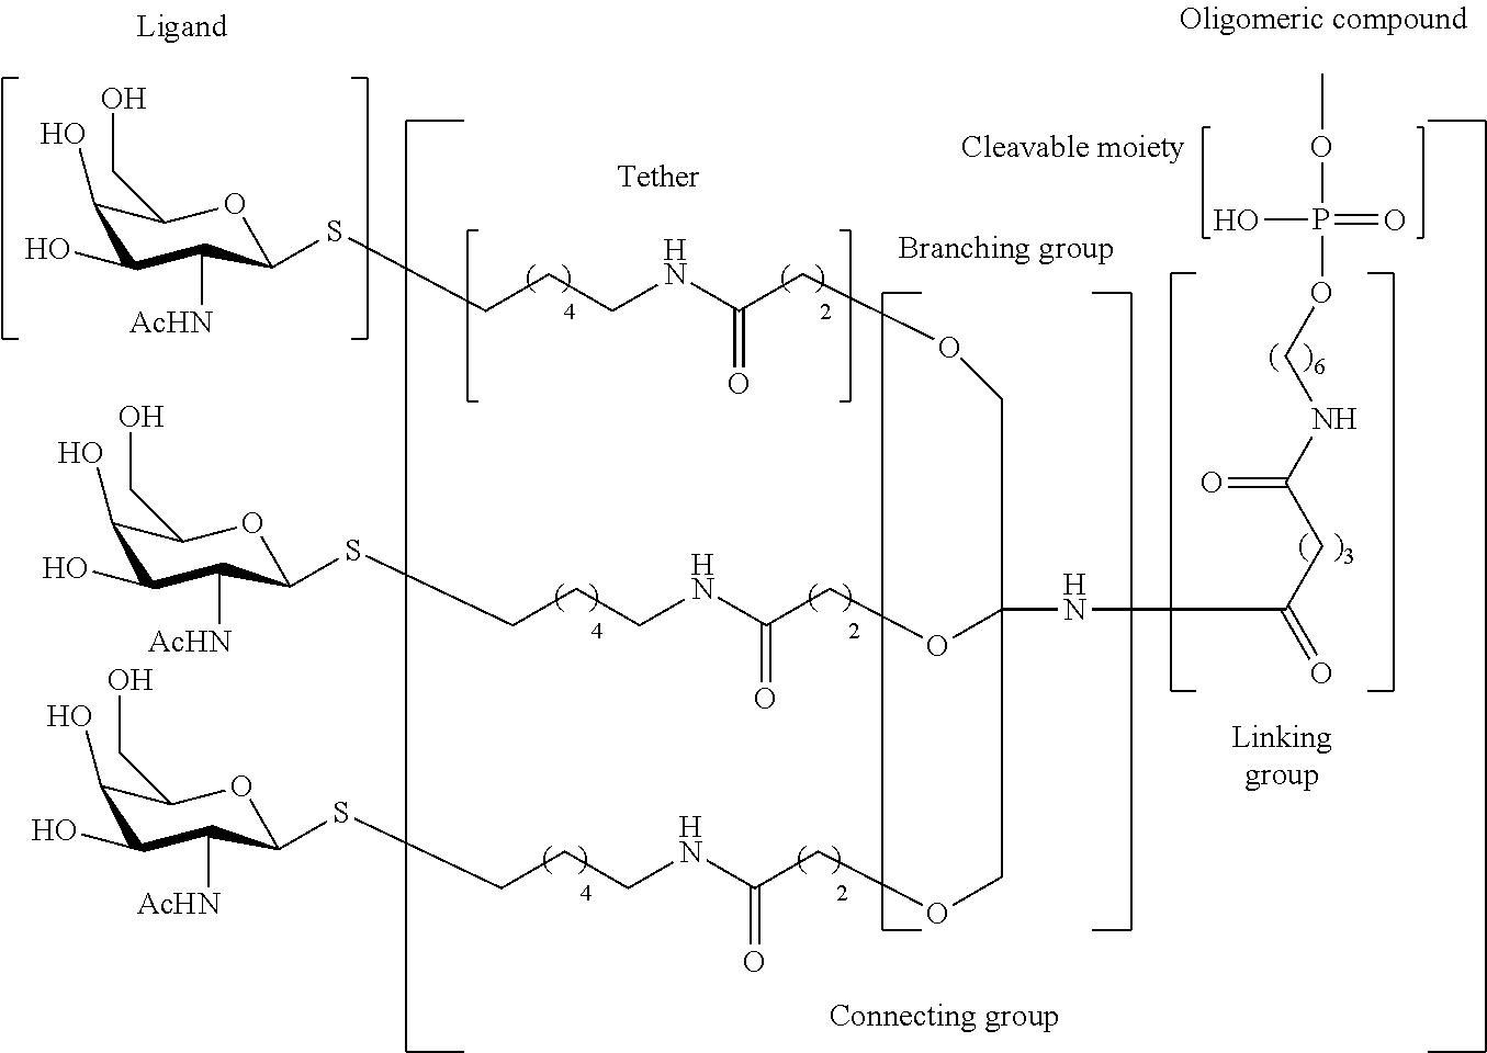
C1(O)C(O)C([AcHN])C(SCCCNC(COCC(OCC(NCCCSC2C([AcHN])C(O)C(O)C(CO)O2)=O)(NC(=O)CC(NCOP(OC)(=O)O)=O)COCC(NCCCSC2C([AcHN])C(O)C(O)C(CO)O2)=O)=O)OC1CO
